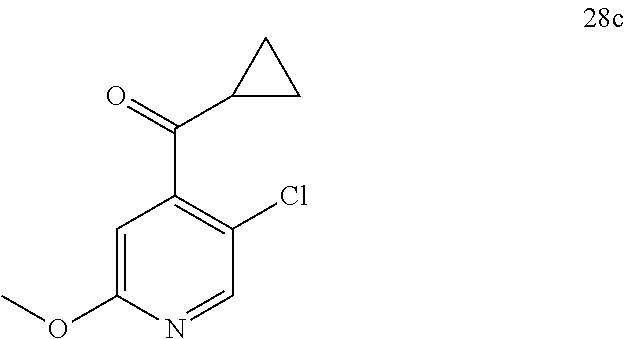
C1=C(OC)N=CC(Cl)=C1C(C1CC1)=O
